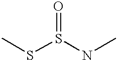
O=S(NC)SC
